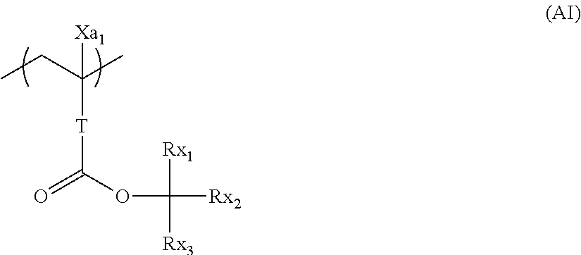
C(C(C)([T]C(=O)OC([Rx1])([Rx2])[Rx3])[Xa1])C
